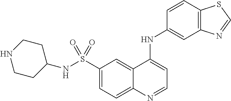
N(S(C1=CC=C2C(=C1)C(NC1=CC3=C(C=C1)SC=N3)=CC=N2)(=O)=O)C1CCNCC1
